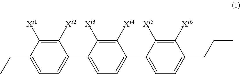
C1([Xi2])=C([Xi1])C(CC)=CC=C1C1=CC=C(C2=CC=C(CCC)C([Xi6])=C2[Xi5])C([Xi4])=C1[Xi3]
